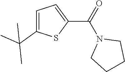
C1=C(C(C)(C)C)SC(C(=O)N2CCCC2)=C1
